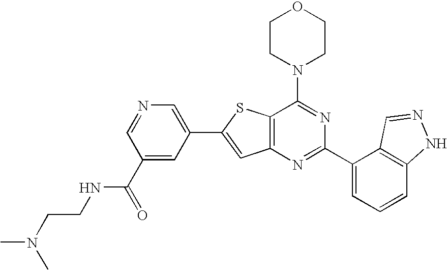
C1CN(C2=NC(C3=CC=CC4=C3C=NN4)=NC3=C2SC(C2=CN=CC(C(=O)NCCN(C)C)=C2)=C3)CCO1
